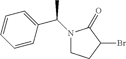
C1CC(Br)C(=O)N1C(C1=CC=CC=C1)C
